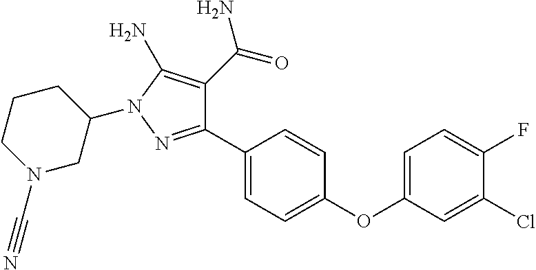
C1(C2=CC=C(OC3=CC=C(F)C(Cl)=C3)C=C2)=NN(C2CCCN(C#N)C2)C(N)=C1C(=O)N
